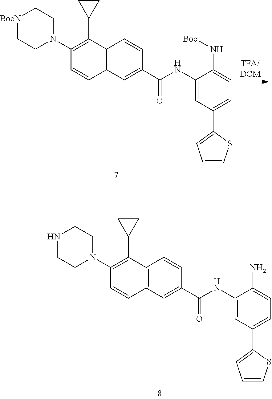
C12=C(C=C(C(=O)NC3=CC(C4=CC=CS4)=CC=C3N[Boc])C=C1)C=CC(N1CC[BocN]CC1)=C2C1CC1.C12=C(C=C(C(=O)NC3=CC(C4=CC=CS4)=CC=C3N)C=C1)C=CC(N1CCNCC1)=C2C1CC1
